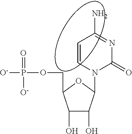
C1=CN(C2C(O)C(O)C(COP(=O)([O-])[O-])O2)C(=O)N=C1N
